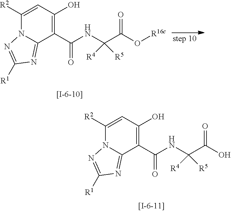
C1([R2])=CC(O)=C(C(NC(C(O[R16c])=O)([R4])[R5])=O)C2=NC([R1])=NN12.C1([R2])=CC(O)=C(C(NC(C(O)=O)([R4])[R5])=O)C2=NC([R1])=NN12
